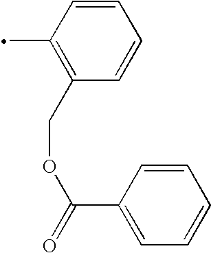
C1=CC(C)=C(COC(=O)C2=CC=CC=C2)C=C1
